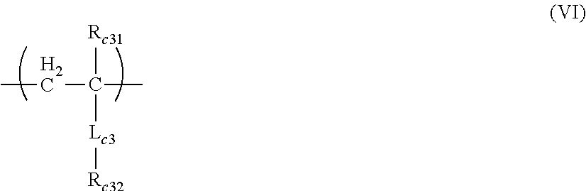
CCC([Rc31])(C)[Lc3][Rc32]
